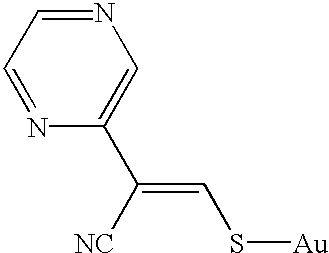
C1(C([NC])=CS[Au])=CN=CC=N1
